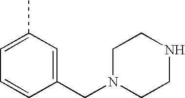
C1(CN2CCNCC2)=CC(C)=CC=C1
